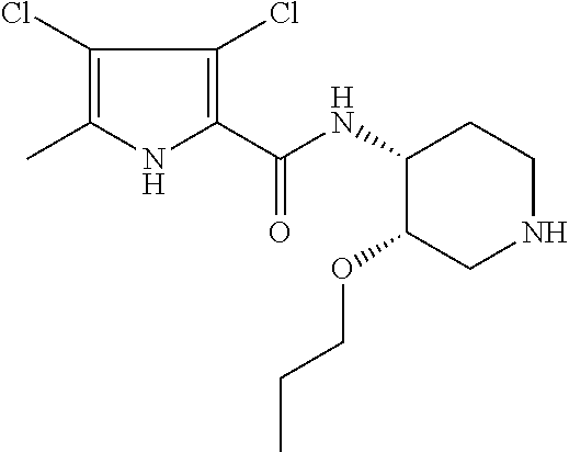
C1(Cl)=C(C)NC(C(NC2C(OCCC)CNCC2)=O)=C1Cl
